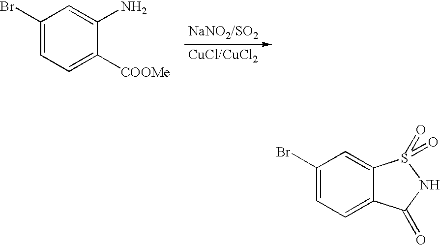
C1(Br)=CC=C([COOMe])C(N)=C1.C1(Br)=CC=C2C(=C1)S(=O)(=O)NC2=O
